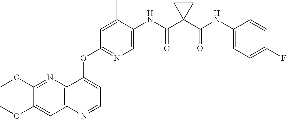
C1(OC)=CC2=C(N=C1OC)C(OC1=NC=C(NC(C3(C(NC4=CC=C(F)C=C4)=O)CC3)=O)C(C)=C1)=CC=N2
